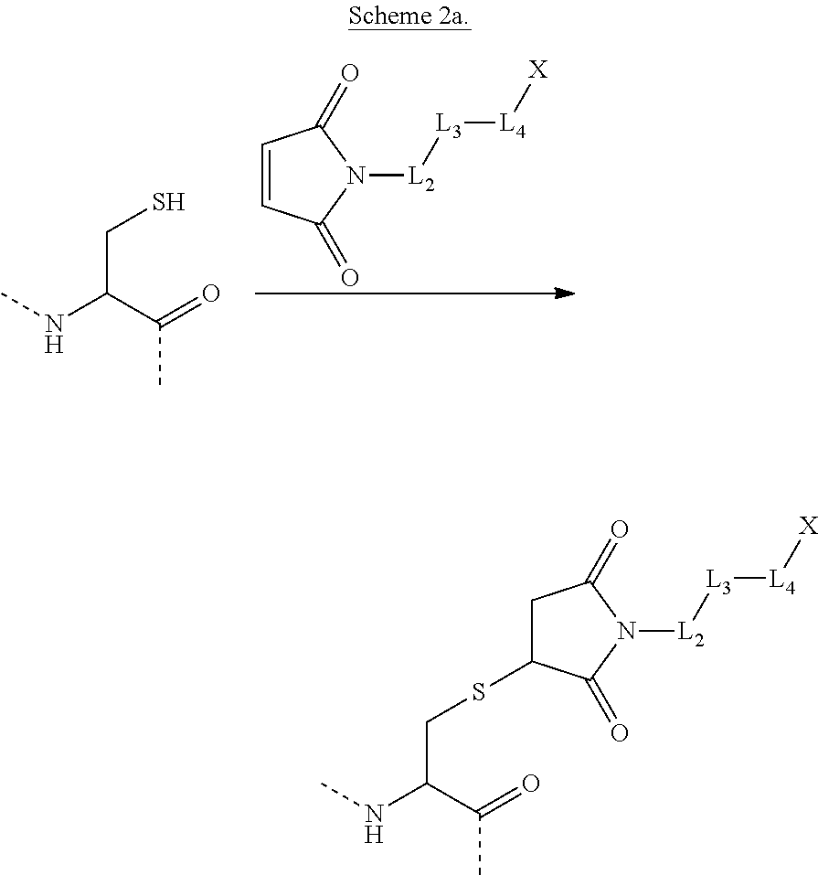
C1=CC(=O)N([L2][L3][L4][X])C1=O.CNC(C(=O)C)CS.CNC(C(=O)C)CSC1CC(=O)N([L2][L3][L4][X])C1=O
